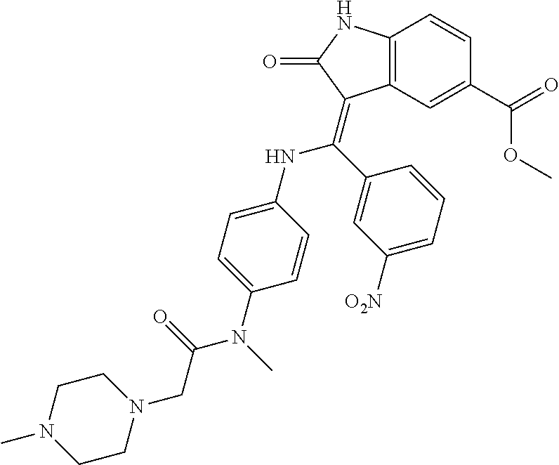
C1(C(=O)OC)=CC2=C(C=C1)NC(=O)C2=C(C1=CC([O2N])=CC=C1)NC1=CC=C(N(C)C(=O)CN2CCN(C)CC2)C=C1
